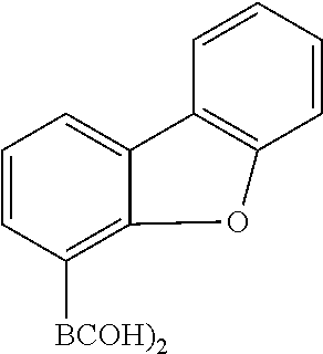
C1=CC([BCOH)2])=C2C(=C1)C1=C(C=CC=C1)O2
